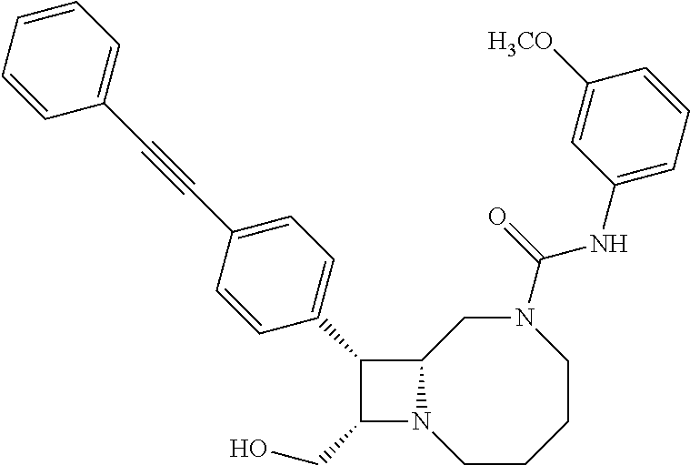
C1(CO)N2C(C1C1=CC=C(C#CC3=CC=CC=C3)C=C1)CN(C(NC1=CC=CC([H3CO])=C1)=O)CCCC2
